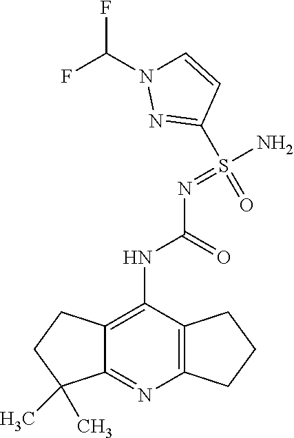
C1(S(=O)(=NC(NC2=C3C(=NC4=C2CCC4)C(C)(C)CC3)=O)N)=NN(C(F)F)C=C1
